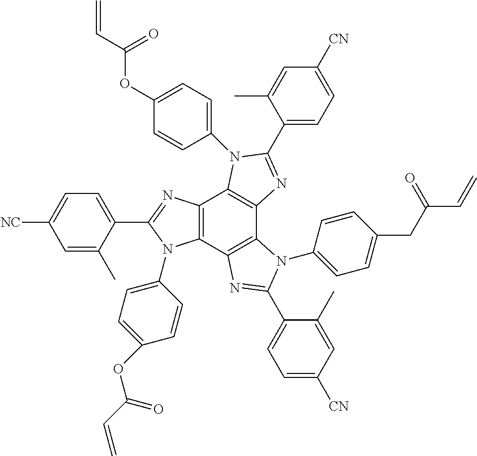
C12=C(C3=C(C4=C1N(C1=CC=C(OC(=O)C=C)C=C1)C(C1=CC=C([CN])C=C1C)=N4)N(C1=CC=C(CC(C=C)=O)C=C1)C(C1=CC=C([CN])C=C1C)=N3)N(C1=CC=C(OC(=O)C=C)C=C1)C(C1=CC=C([NC])C=C1C)=N2
